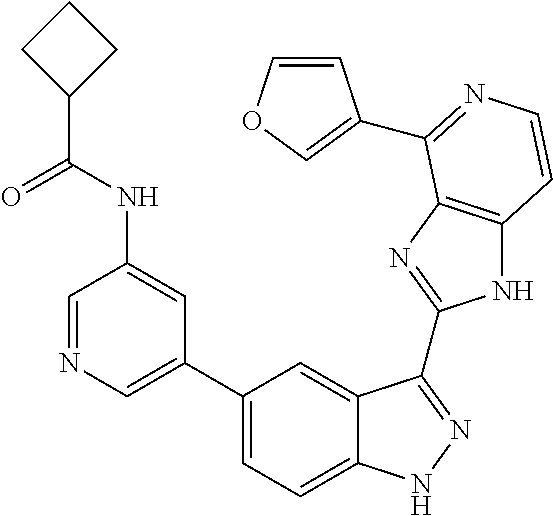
C1(C2=CN=CC(NC(C3CCC3)=O)=C2)=CC=C2C(=C1)C(C1=NC3=C(N1)C=CN=C3C1=COC=C1)=NN2
